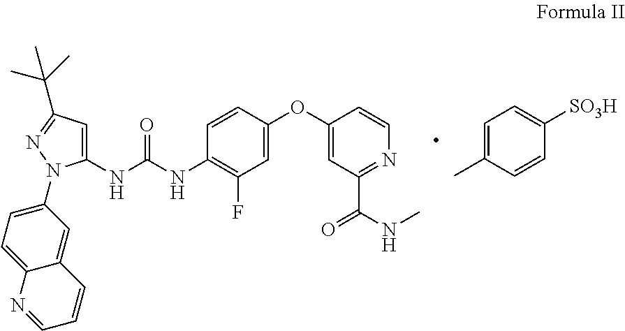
C1(NC(NC2=C(F)C=C(OC3=CC(C(NC)=O)=NC=C3)C=C2)=O)=CC(C(C)(C)C)=NN1C1=CC=C2C(=C1)C=CC=N2.C1=C(C)C=CC([SO3H])=C1
